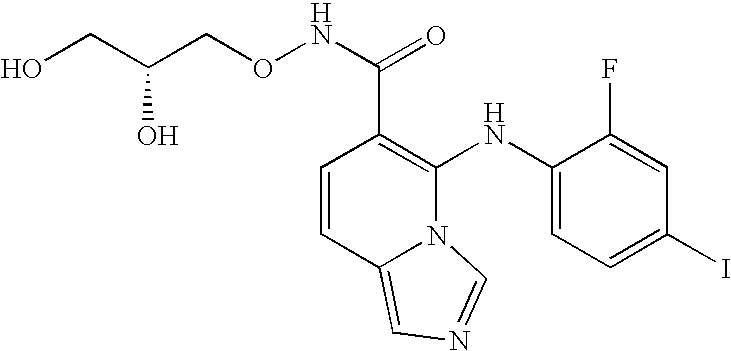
C1=CC2=CN=CN2C(NC2=CC=C(I)C=C2F)=C1C(NOCC(CO)O)=O
